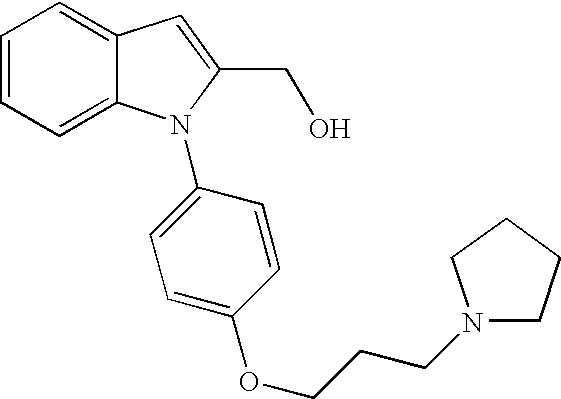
C1=CC=C2C(=C1)C=C(CO)N2C1=CC=C(OCCCN2CCCC2)C=C1
